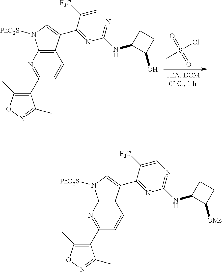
C1(C2=NC3=C(C=C2)C(C2=NC(NC4C([OMs])CC4)=NC=C2[F3C])=CN3[PhO2S])=C(C)ON=C1C.C1(C2=NC3=C(C=C2)C(C2=NC(NC4C(O)CC4)=NC=C2[F3C])=CN3[PhO2S])=C(C)ON=C1C.CS(Cl)(=O)=O
